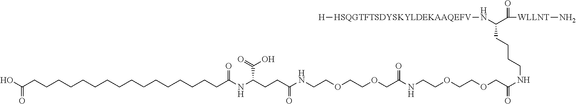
OC(CCCCCCCCCCCCCCCCC(NC(CCC(NCCOCCOCC(NCCOCCOCC(NCCCCC(N[HSQGTFTSDYSKYLDEKAAQEFV][H])C(=O)[WLLNT]N)=O)=O)=O)C(O)=O)=O)=O
